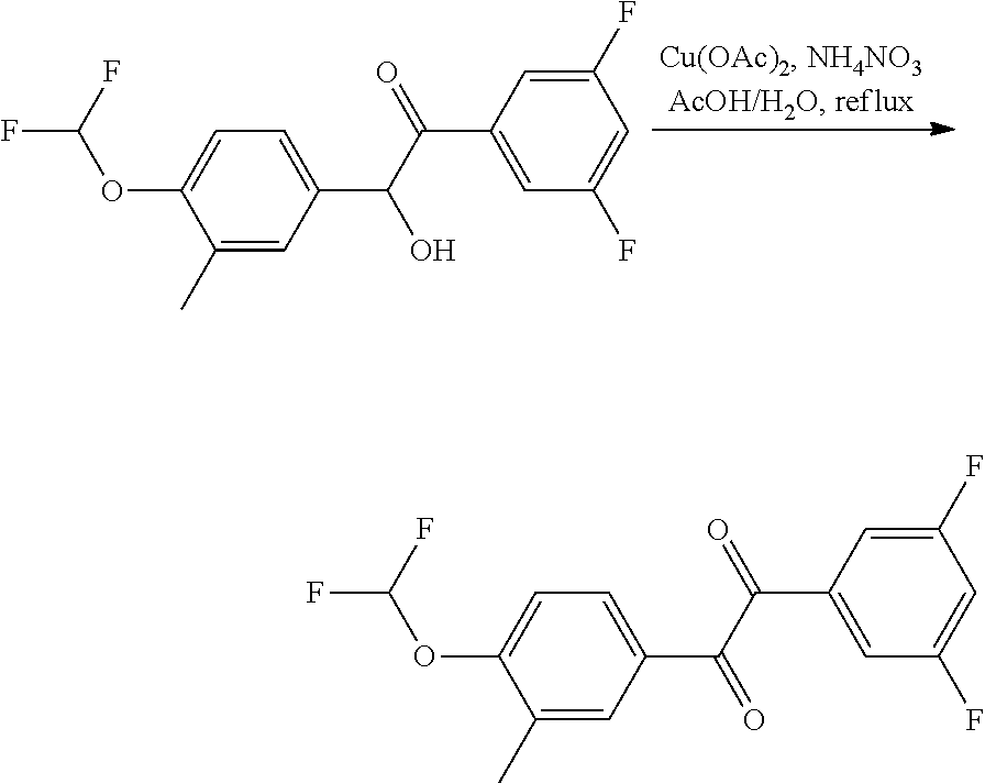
FC(F)OC1=CC=C(C(C(C2=CC(F)=CC(F)=C2)=O)O)C=C1C.FC(F)OC1=CC=C(C(C(C2=CC(F)=CC(F)=C2)=O)=O)C=C1C
